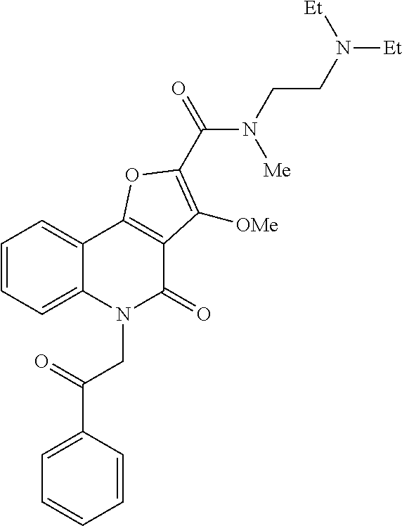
C1=CC=C2C(=C1)C1=C(C(=O)N2CC(C2=CC=CC=C2)=O)C([OMe])=C(C(N(CCN([Et])[Et])[Me])=O)O1
